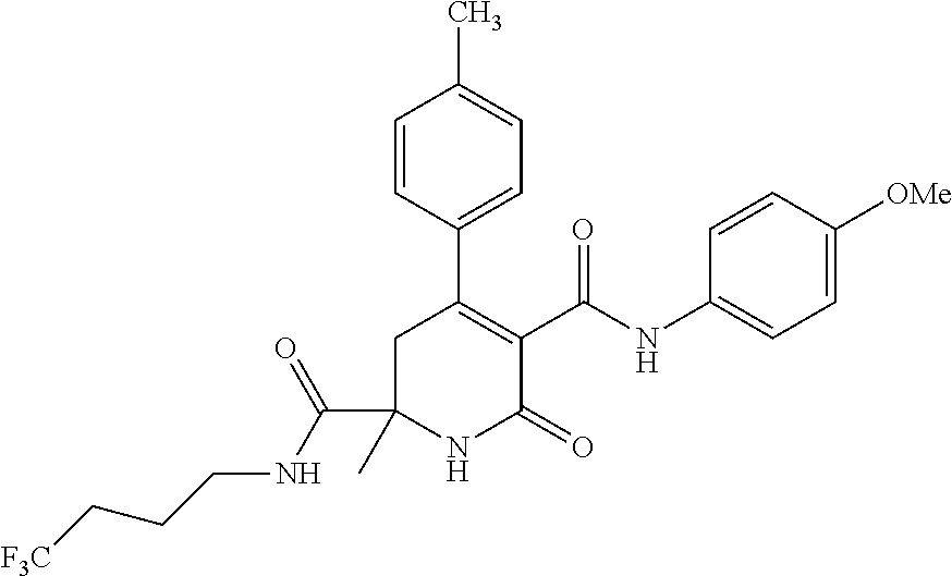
N(C(=O)C1(C)NC(=O)C(C(=O)NC2=CC=C([OMe])C=C2)=C(C2=CC=C(C)C=C2)C1)CCC[F3C]
